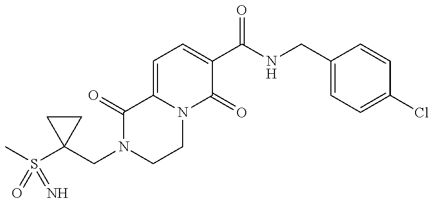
C1(CN2CCN3C(=CC=C(C(NCC4=CC=C(Cl)C=C4)=O)C3=O)C2=O)(S(C)(=O)=N)CC1
